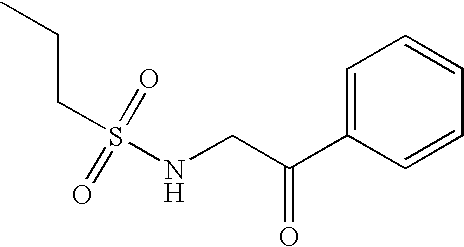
S(NCC(C1=CC=CC=C1)=O)(CCC)(=O)=O
